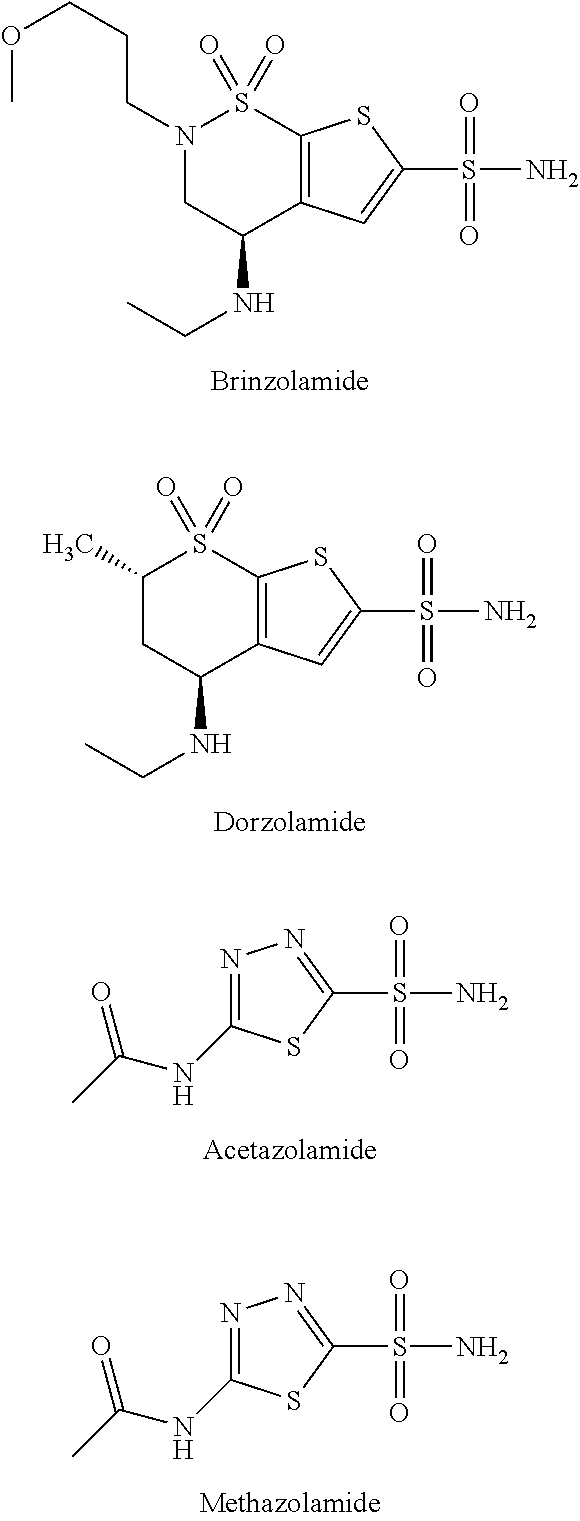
N1(CCCOC)CC(NCC)C2=C(S1(=O)=O)SC(S(N)(=O)=O)=C2.C1(C)CC(NCC)C2=C(S1(=O)=O)SC(S(N)(=O)=O)=C2.N1=C(NC(C)=O)SC(S(N)(=O)=O)=N1.N1=C(NC(C)=O)SC(S(N)(=O)=O)=N1
